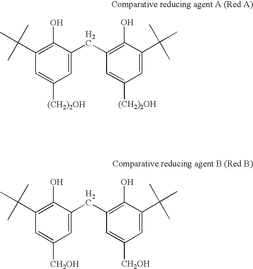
C1(C(C)(C)C)=C(O)C(CC2=C(O)C(C(C)(C)C)=CC([(CH2)2OH])=C2)=CC([(CH2)2OH])=C1.C1(C(C)(C)C)=C(O)C(CC2=C(O)C(C(C)(C)C)=CC([CH2OH])=C2)=CC([CH2OH])=C1
